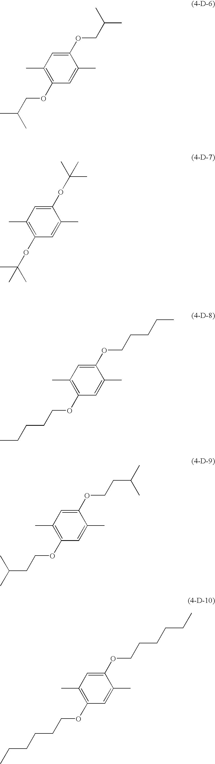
C1(OCC(C)C)=CC(C)=C(OCC(C)C)C=C1C.C1(OC(C)(C)C)=CC(C)=C(OC(C)(C)C)C=C1C.C1(OCCCCC)=CC(C)=C(OCCCCC)C=C1C.C1(OCCC(C)C)=CC(C)=C(OCCC(C)C)C=C1C.C1(OCCCCCC)=CC(C)=C(OCCCCCC)C=C1C
